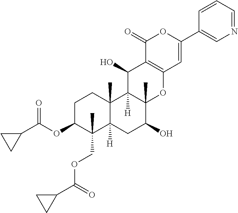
N1=CC=CC(C2=CC3=C(C(=O)O2)C(O)C2([H])C(C)(O3)C(O)CC3([H])C2(C)CCC(OC(C2CC2)=O)C3(C)COC(C2CC2)=O)=C1
